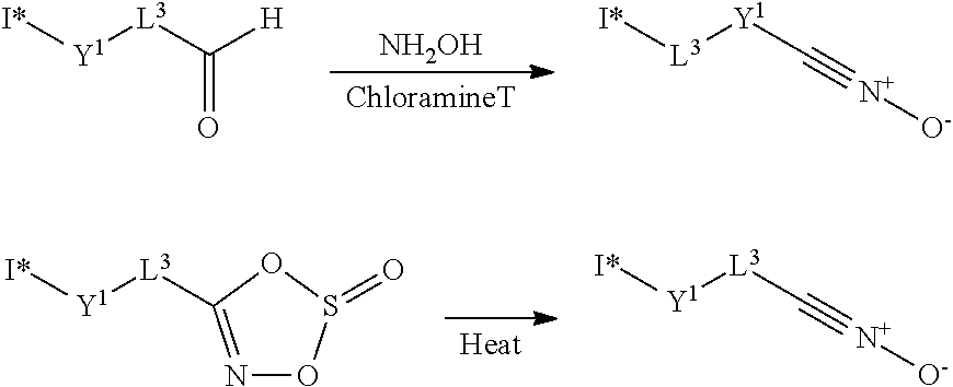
[NH2OH].[I*][Y1][L3]C([H])=O.[I*][L3][Y1]C#[N+][O-].[I*][Y1][L3]C#[N+][O-].[I*][Y1][L3]C1=NOS(=O)O1
